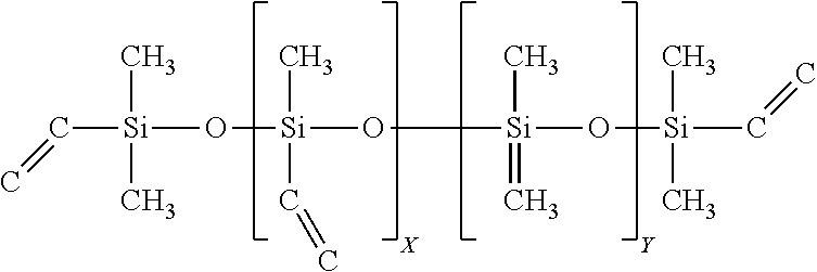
C[Si](C=C)(C)O[Si](C)(C=C)O[Si](C)(=C)O[Si](C)(C)C=C.[Y].[X]
